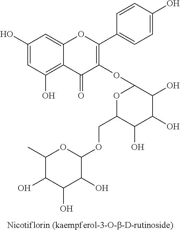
C1(O)=CC(O)=C2C(=C1)OC(C1=CC=C(O)C=C1)=C(OC1OC(COC3OC(C)C(O)C(O)C3O)C(O)C(O)C1O)C2=O
